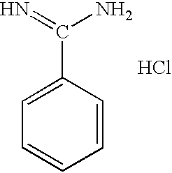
C1=CC(C(=N)N)=CC=C1.Cl
